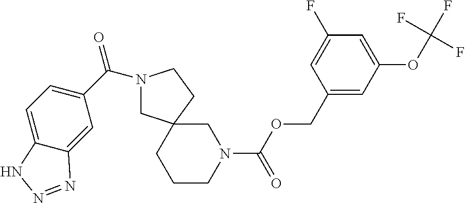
C1(COC(N2CC3(CCC2)CN(C(C2=CC=C4C(=C2)N=NN4)=O)CC3)=O)=CC(OC(F)(F)F)=CC(F)=C1
